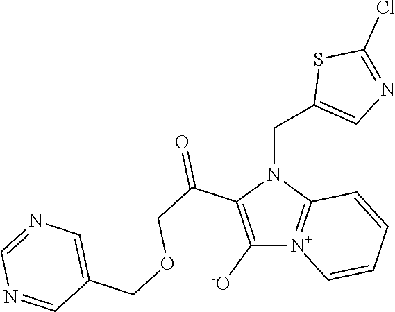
C1([-O])=C(C(COCC2=CN=CN=C2)=O)N(CC2=CN=C(Cl)S2)C2=[N+]1C=CC=C2
